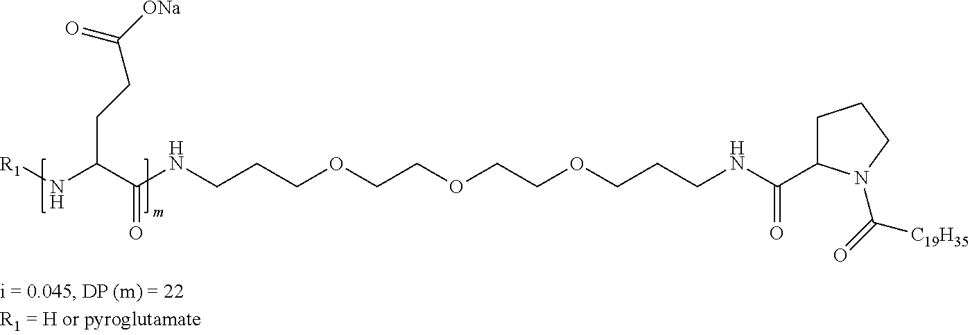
[R1]NC(C(NCCCOCCOCCOCCCNC(C1CCCN1C(=O)[C19H35])=O)=O)CCC([ONa])=O
